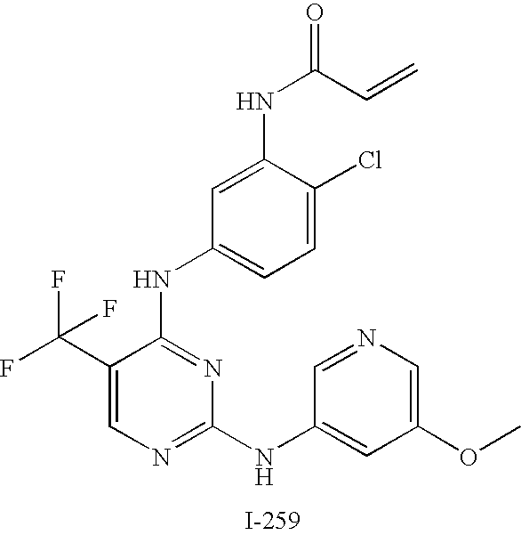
N(C1=NC(NC2=CC(OC)=CN=C2)=NC=C1C(F)(F)F)C1=CC=C(Cl)C(NC(=O)C=C)=C1
